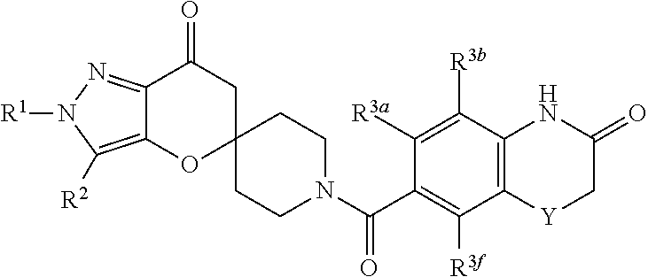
C12=C([R2])N([R1])N=C1C(=O)CC1(O2)CCN(C(C2=C([R3f])C3=C(C([R3b])=C2[R3a])NC(=O)C[Y]3)=O)CC1
